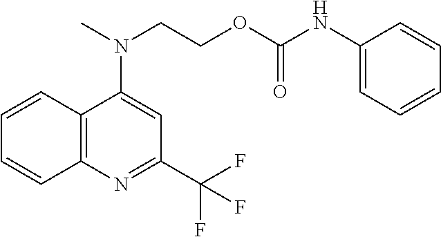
C(COC(NC1=CC=CC=C1)=O)N(C)C1=CC(C(F)(F)F)=NC2=C1C=CC=C2
